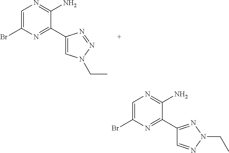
C1(Br)=CN=C(N)C(C2=CN(CC)N=N2)=N1.C1(Br)=CN=C(N)C(C2=NN(CC)N=C2)=N1
